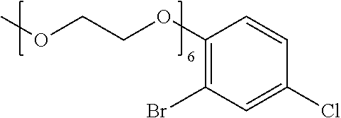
C1(OCCOC)=C(Br)C=C(Cl)C=C1
